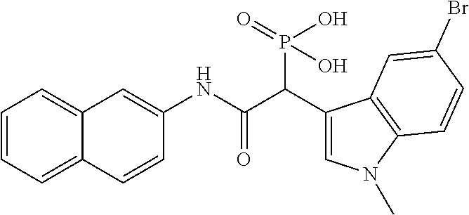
C1=CC=C2C(=C1)C=C(NC(C(C1=CN(C)C3=C1C=C(Br)C=C3)P(=O)(O)O)=O)C=C2
